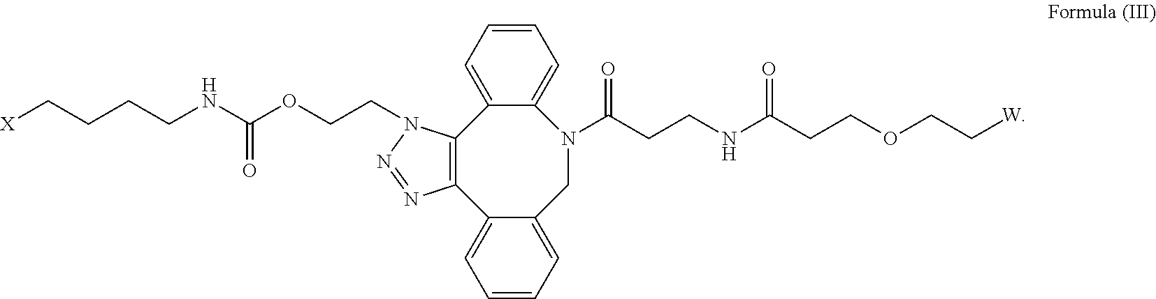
C1=CC=C2C(=C1)N(C(CCNC(CCOCC[W])=O)=O)CC1=CC=CC=C1C1=C2N(CCOC(NCCCC[X])=O)N=N1
